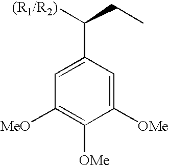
C1([MeO])=C([OMe])C([OMe])=CC(C([(R1/R2)])CC)=C1
